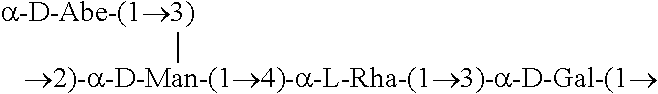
[a-D-Abe-(13)][2)-a-D-Man-(14)-a-L-Rha-(13)-a-D-Gal-(1]
